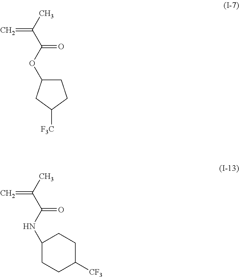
CC(C(OC1CCC([F3C])C1)=O)=C.CC(C(NC1CCC([CF3])CC1)=O)=C
